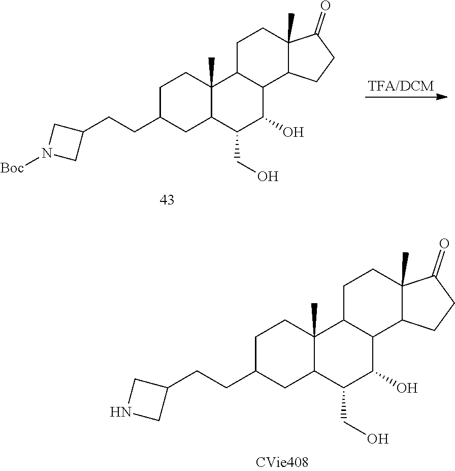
C1CC2(C)C(CC1CCC1CN([Boc])C1)C(CO)C(O)C1C2CCC2(C)C1CCC2=O.C1CC2(C)C(CC1CCC1CNC1)C(CO)C(O)C1C2CCC2(C)C1CCC2=O
